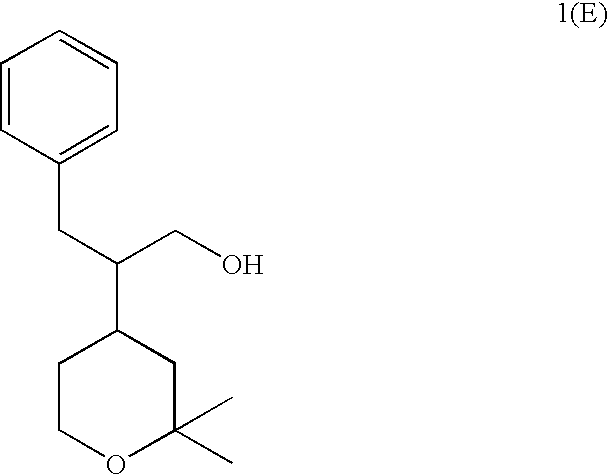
C1COC(C)(C)CC1C(CO)CC1=CC=CC=C1
